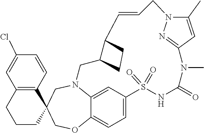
N12C3=CC(=CC=C3OCC3(C4=C(C=C(Cl)C=C4)CCC3)C1)S(=O)(=O)NC(=O)N(C)C1=NN(C(C)=C1)CC=CC1C(C2)CC1
